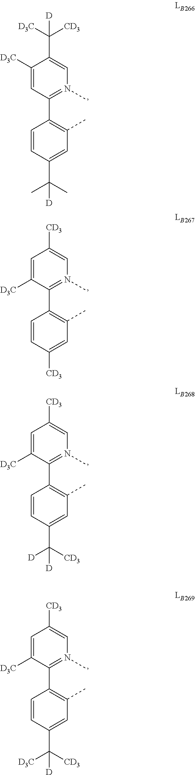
C1(C2=C(C)C=C(C(C)(C)[D])C=C2)=N(C)C=C(C([CD3])([D3C])[D])C([D3C])=C1.C1(C2=C(C)C=C([CD3])C=C2)=N(C)C=C([CD3])C=C1[D3C].C1(C2=C(C)C=C(C([D])([CD3])[D])C=C2)=N(C)C=C([CD3])C=C1[D3C].C1(C2=C(C)C=C(C([D3C])([CD3])[D])C=C2)=N(C)C=C([CD3])C=C1[D3C]
